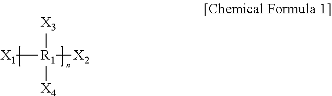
[X1][R1]([X2])([X3])[X4]
